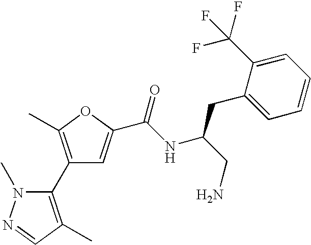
C1(C2=C(C)OC(C(NC(CN)CC3=CC=CC=C3C(F)(F)F)=O)=C2)=C(C)C=NN1C
